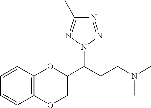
C12=C(OCC(C(CCN(C)C)N3N=NC(C)=N3)O1)C=CC=C2
